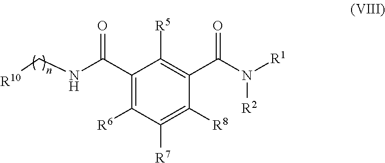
C1(C(NC[R10])=O)=C([R6])C([R7])=C([R8])C(C(N([R2])[R1])=O)=C1[R5]
